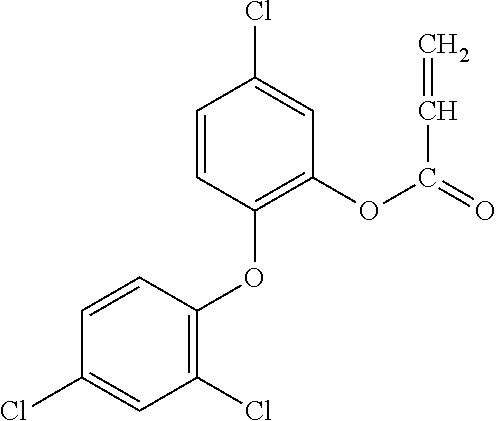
C1=CC(OC2=C(Cl)C=C(Cl)C=C2)=C(OC(=O)C=C)C=C1Cl
